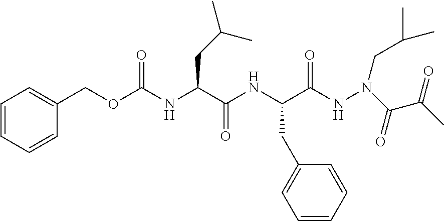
C1=CC=CC(COC(NC(C(NC(C(NN(C(=O)C(=O)C)CC(C)C)=O)CC2=CC=CC=C2)=O)CC(C)C)=O)=C1
